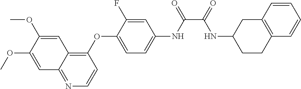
C1=C(OC)C(OC)=CC2=C(OC3=CC=C(NC(=O)C(=O)NC4CCC5=C(C4)C=CC=C5)C=C3F)C=CN=C12
